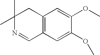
C12=C(C=C(OC)C(OC)=C1)C=NC(C)(C)C2
